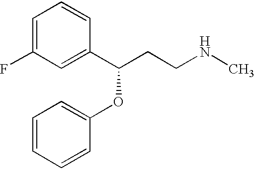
C1=C(F)C=C(C(CCNC)OC2=CC=CC=C2)C=C1
